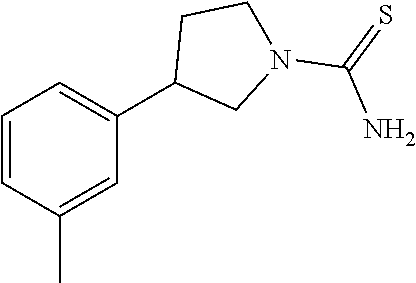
C1=CC=C(C2CCN(C(=S)N)C2)C=C1C
